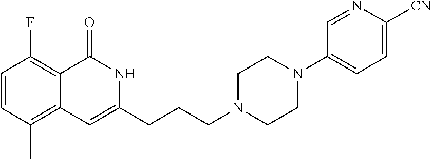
C1=CC(C)=C2C(=C1F)C(=O)NC(CCCN1CCN(C3=CC=C([CN])N=C3)CC1)=C2
